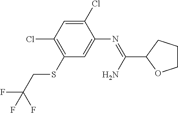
C1(Cl)=CC(Cl)=C(SCC(F)(F)F)C=C1N=C(C1OCCC1)N
